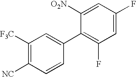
C1([F3C])=C([NC])C=CC(C2=C(F)C=C(F)C=C2[O2N])=C1
